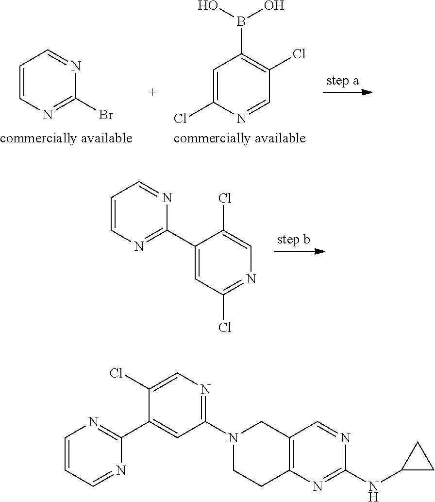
C1=CC=NC(C2=CC(N3CCC4=C(C3)C=NC(NC3CC3)=N4)=NC=C2Cl)=N1.C1=C(Cl)N=CC(Cl)=C1B(O)O.C1=CC=NC(Br)=N1.C1=NC(C2=CC(Cl)=NC=C2Cl)=NC=C1
